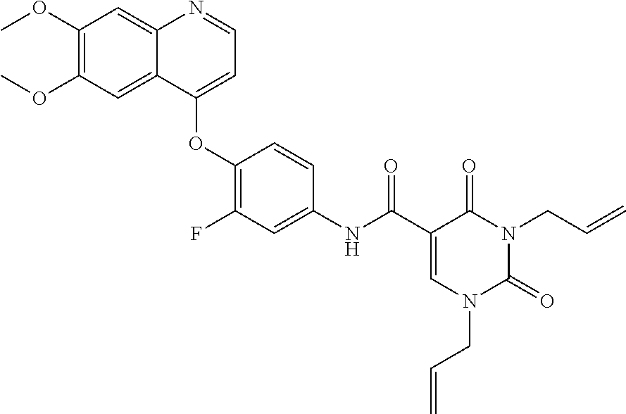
C1(OC)=C(OC)C=C2C(=C1)N=CC=C2OC1=C(F)C=C(NC(C2=CN(CC=C)C(=O)N(CC=C)C2=O)=O)C=C1
